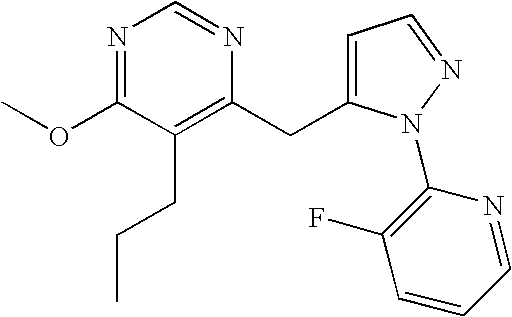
N1=C(OC)C(CCC)=C(CC2=CC=NN2C2=C(F)C=CC=N2)N=C1
